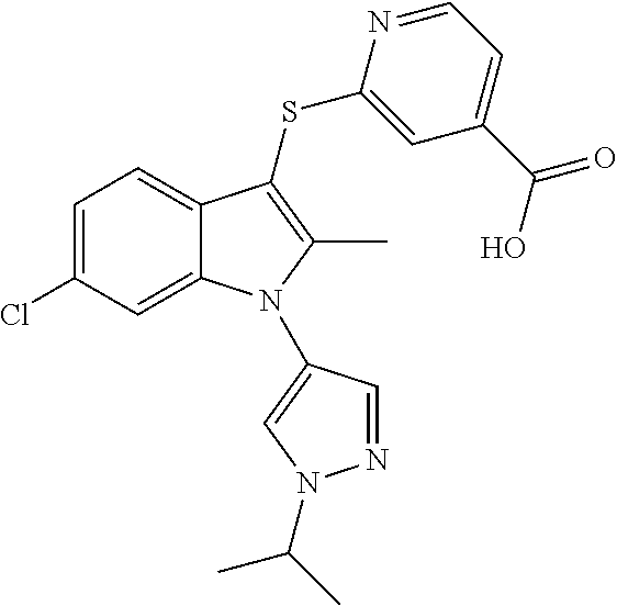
C1=C(Cl)C=C2C(=C1)C(SC1=CC(C(O)=O)=CC=N1)=C(C)N2C1=CN(C(C)C)N=C1
